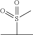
O=S(C)(C(C)C)=O
